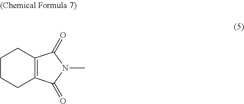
C1CCC2=C(C1)C(=O)N(C)C2=O
